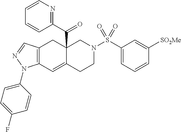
C12=C(C=C3C(C(C4=NC=CC=C4)=O)(C1)CN(S(C1=CC=CC([SO2Me])=C1)(=O)=O)CC3)N(C1=CC=C(F)C=C1)N=C2
